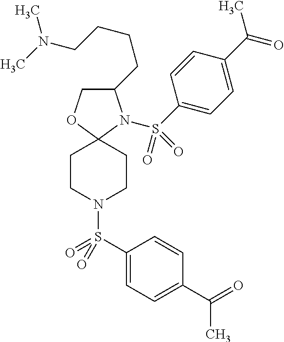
C1C(CCCCN(C)C)N(S(C2=CC=C(C(C)=O)C=C2)(=O)=O)C2(O1)CCN(S(C1=CC=C(C(=O)C)C=C1)(=O)=O)CC2
